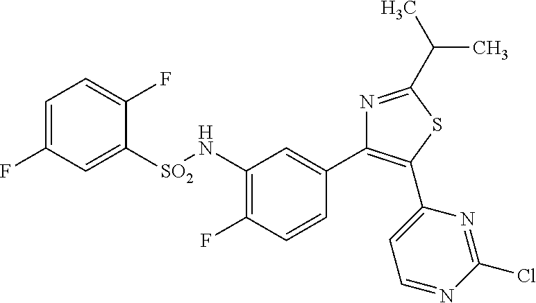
C1=C(F)C=C([SO2]NC2=C(F)C=CC(C3=C(C4=CC=NC(Cl)=N4)SC(C(C)C)=N3)=C2)C(F)=C1
